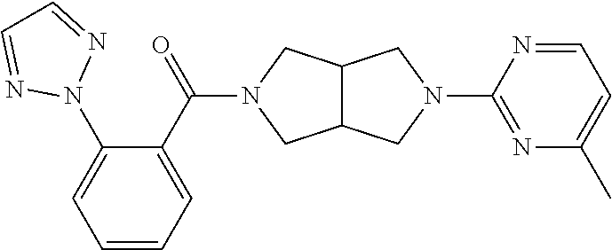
N1=C(N2CC3C(C2)CN(C(C2=CC=CC=C2N2N=CC=N2)=O)C3)N=CC=C1C
